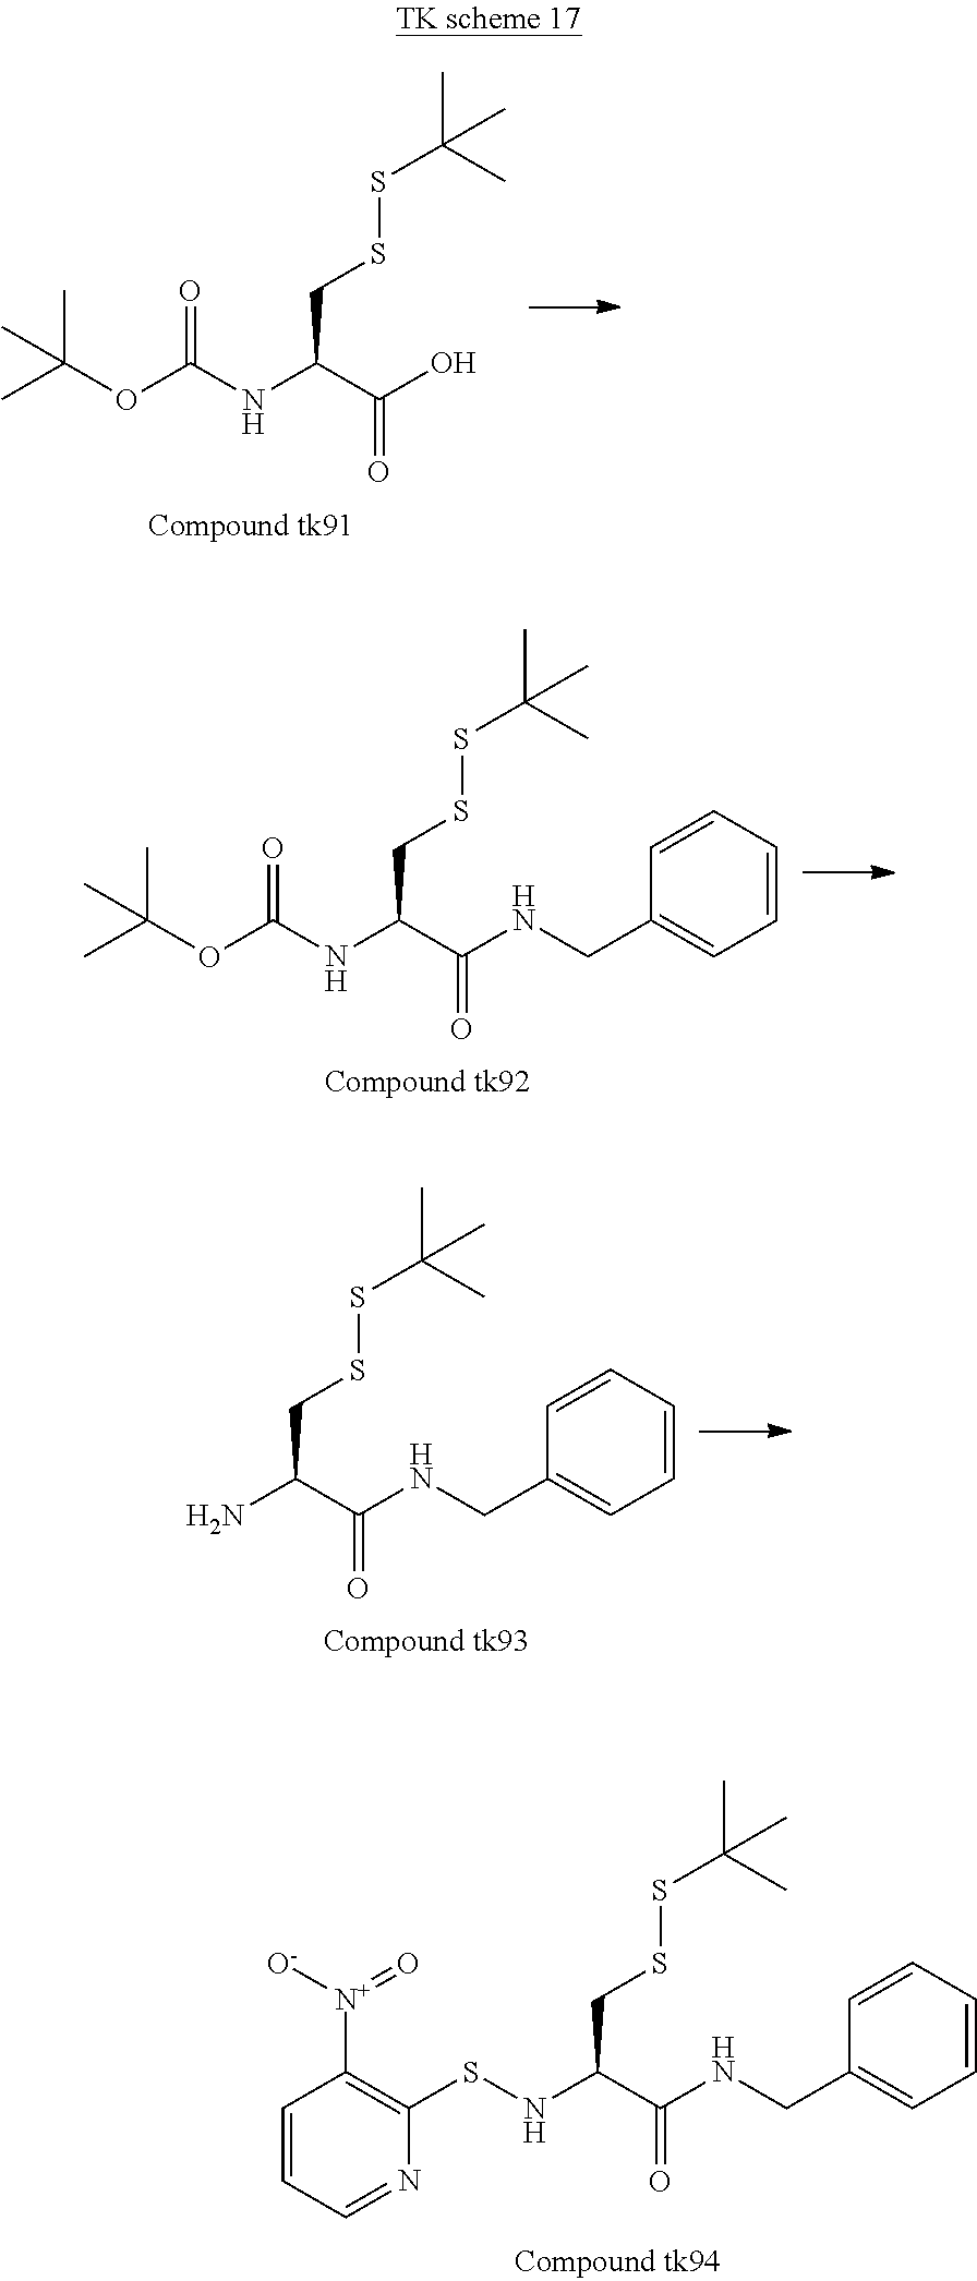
CC(C)(C)OC(=O)NC(C(=O)O)CSSC(C)(C)C.CC(C)(C)OC(=O)NC(C(=O)NCC1=CC=CC=C1)CSSC(C)(C)C.S(SCC(C(=O)NCC1=CC=CC=C1)N)C(C)(C)C.C1(SNC(C(=O)NCC2=CC=CC=C2)CSSC(C)(C)C)=C([N+](=O)[O-])C=CC=N1
